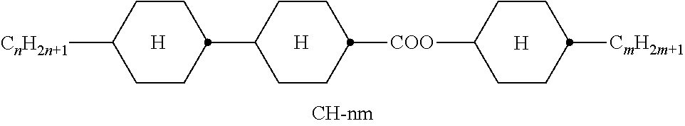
[H].[H].[CnH2n+1]C1CCC(C2CCC([COO]C3CCC([CmH2m+1])CC3)CC2)CC1.[H]
